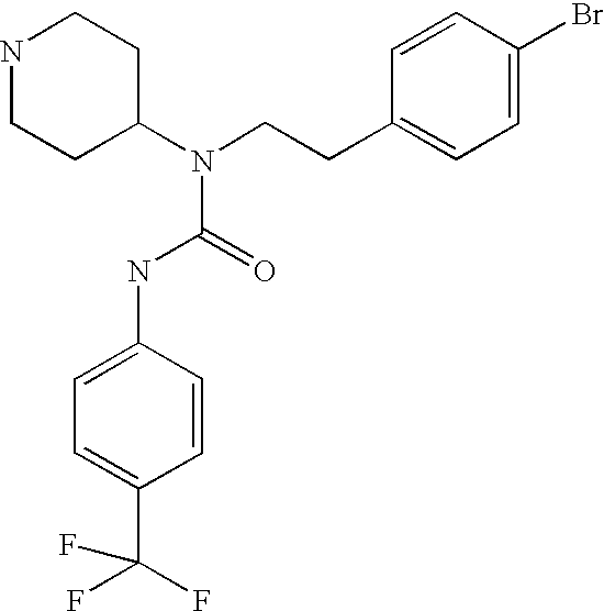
N1CCC(N(CCC2=CC=C(Br)C=C2)C(=O)NC2=CC=C(C(F)(F)F)C=C2)CC1
